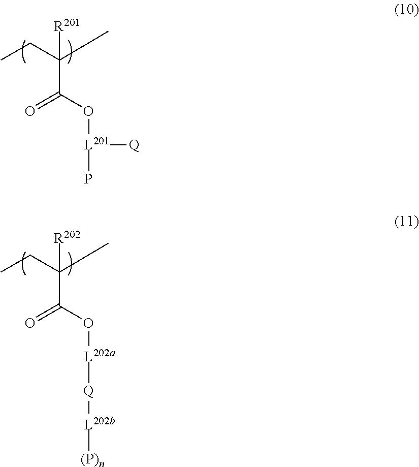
CCC(C)(C(=O)O[L201](P)[Q])[R201].CCC(C)(C(=O)O[L202a][Q][L202b][(P)n])[R202]
